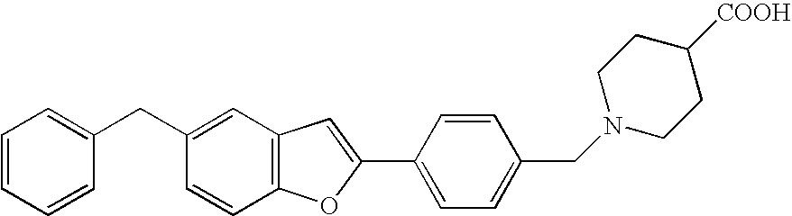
C1(CC2=CC=CC=C2)=CC2=C(C=C1)OC(C1=CC=C(CN3CCC([COOH])CC3)C=C1)=C2
